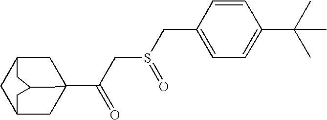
C12CC3(C(CS(CC4=CC=C(C(C)(C)C)C=C4)=O)=O)CC(C1)CC(C2)C3
